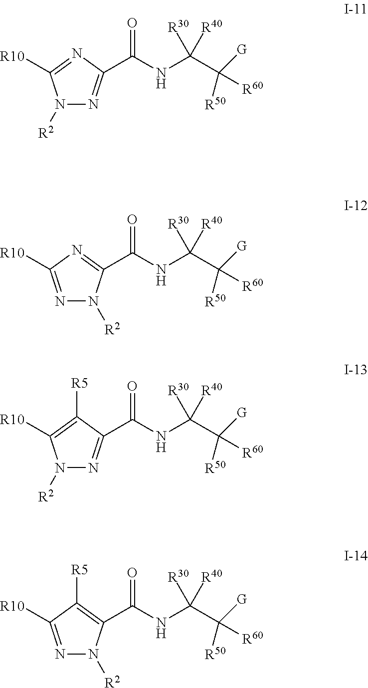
N1([R2])N=C(C(NC(C([R60])([G])[R50])([R30])[R40])=O)N=C1[R10].N1=C([R10])N=C(C(NC(C([R60])([G])[R50])([R30])[R40])=O)N1[R2].N1([R2])N=C(C(NC(C([R60])([G])[R50])([R30])[R40])=O)C([R5])=C1[R10].N1=C([R10])C([R5])=C(C(NC(C([R60])([G])[R50])([R30])[R40])=O)N1[R2]
